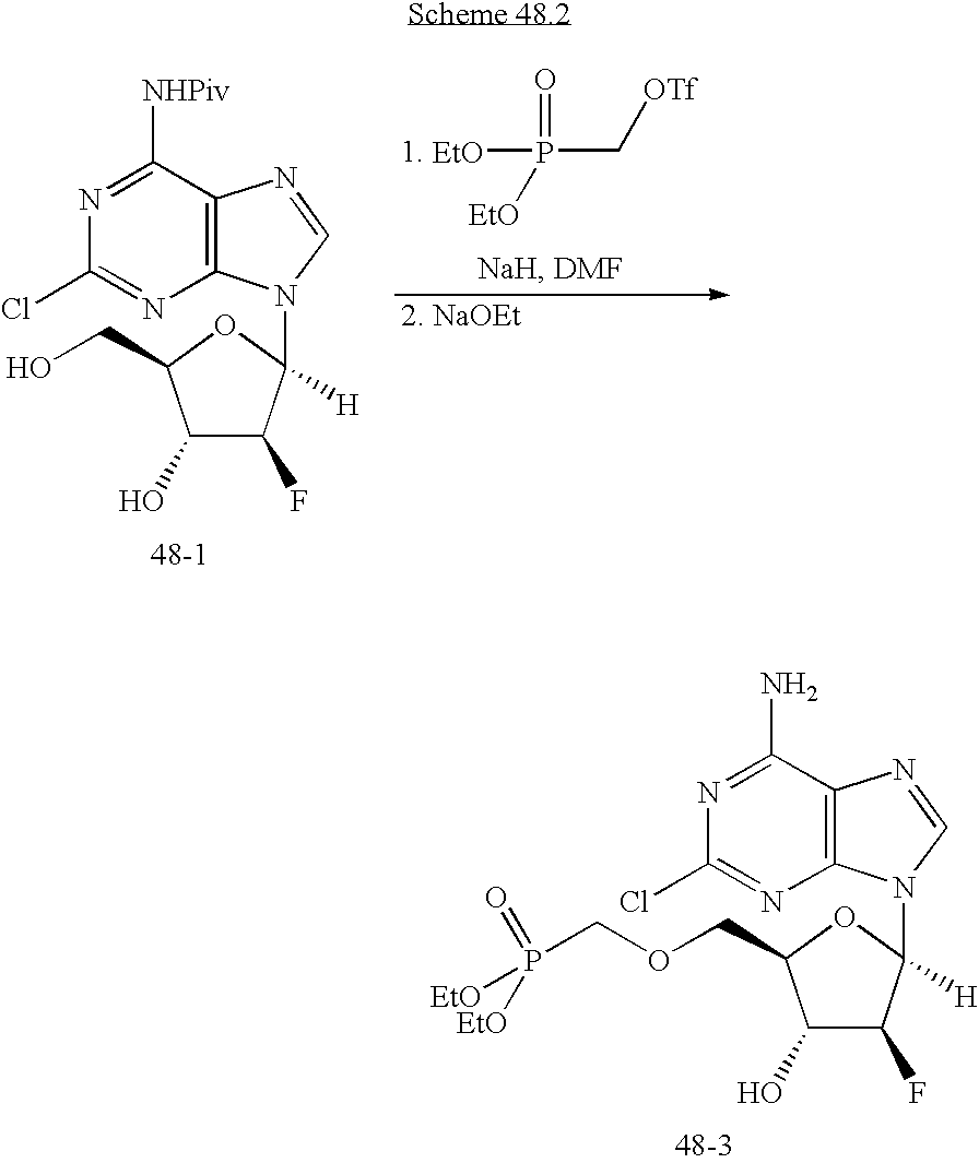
C1(O)C(F)C(N2C3=C(N=C2)C([NHPiv])=NC(Cl)=N3)([H])OC1CO.[EtO]P(=O)([EtO])C[OTf].C1(O)C(F)C(N2C3=C(N=C2)C(N)=NC(Cl)=N3)([H])OC1COCP([EtO])([EtO])=O
